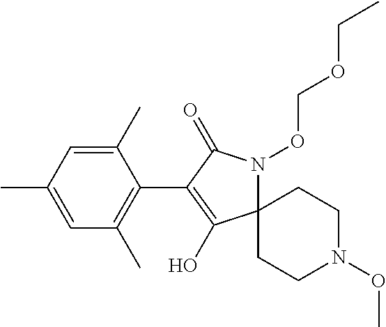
C12(N(OCOCC)C(=O)C(C3=C(C)C=C(C)C=C3C)=C1O)CCN(OC)CC2
